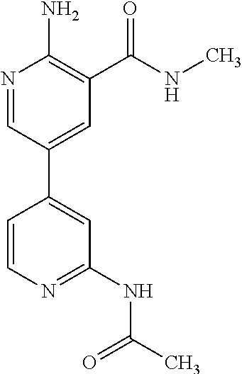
N1=CC(C2=CC(NC(C)=O)=NC=C2)=CC(C(NC)=O)=C1N
